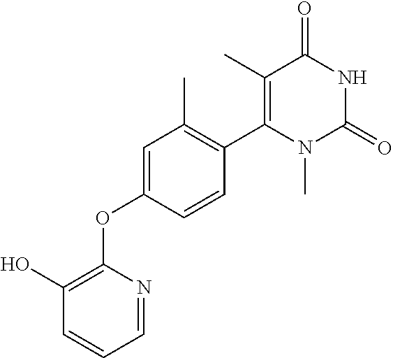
C1(C)=C(C2=C(C)C=C(OC3=C(O)C=CC=N3)C=C2)N(C)C(=O)NC1=O
